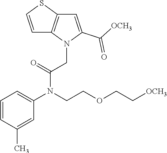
C1=CC(C)=CC(N(C(=O)CN2C(C([OCH3])=O)=CC3=C2C=CS3)CCOCC[OCH3])=C1
